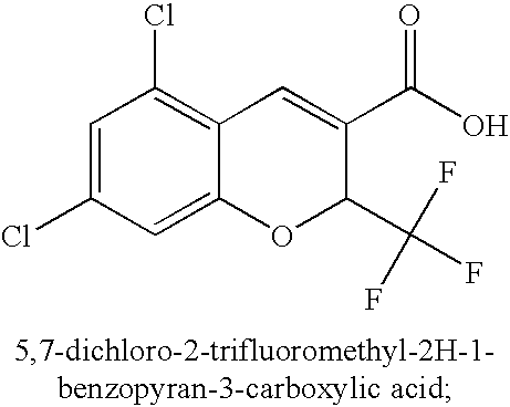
C1=C(Cl)C=C2C(=C1Cl)C=C(C(O)=O)C(C(F)(F)F)O2
